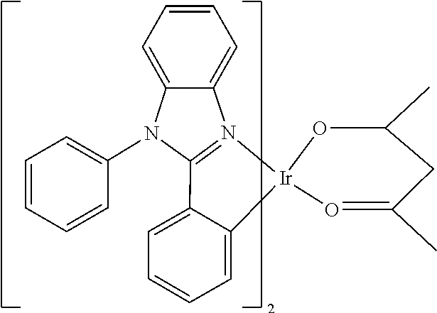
C12=N([Ir]3(C4=CC=CC=C14)O=C(C)CC(C)O3)C1=CC=CC=C1N2C1=CC=CC=C1
